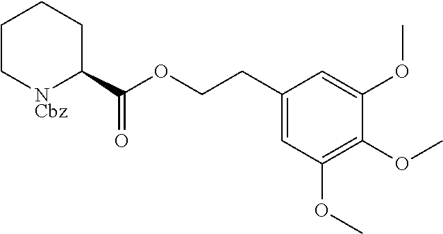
C1(C(OCCC2=CC(OC)=C(OC)C(OC)=C2)=O)CCCC[NCbz]1
